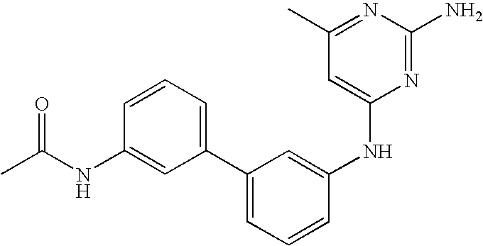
C1(C2=CC=CC(NC(C)=O)=C2)=CC=CC(NC2=CC(C)=NC(N)=N2)=C1
